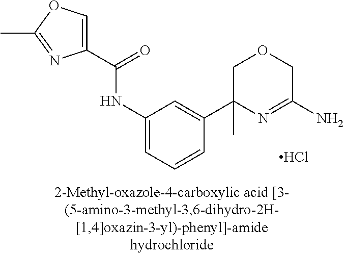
C1(C(=O)NC2=CC=CC(C3(C)N=C(N)COC3)=C2)=COC(C)=N1.Cl
